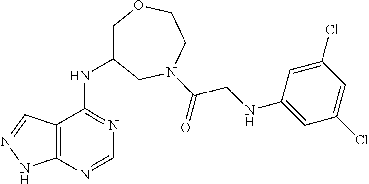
C1C(NC2=NC=NC3=C2C=NN3)CN(C(=O)CNC2=CC(Cl)=CC(Cl)=C2)CCO1
